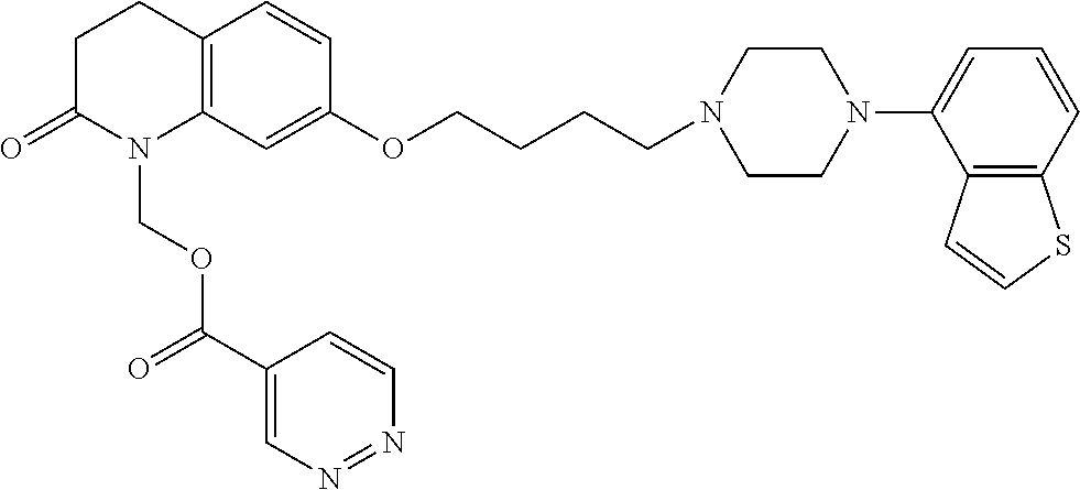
C12=C(C=C(OCCCCN3CCN(C4=CC=CC5=C4C=CS5)CC3)C=C1)N(COC(C1=CN=NC=C1)=O)C(=O)CC2
